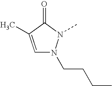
C1=C(C)C(=O)N(C)N1CCCC
